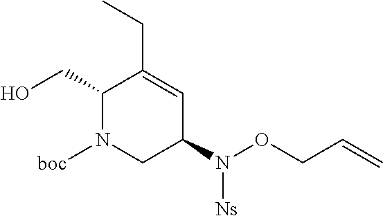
C1(CO)N([boc])CC(N(OCC=C)[Ns])C=C1CC
